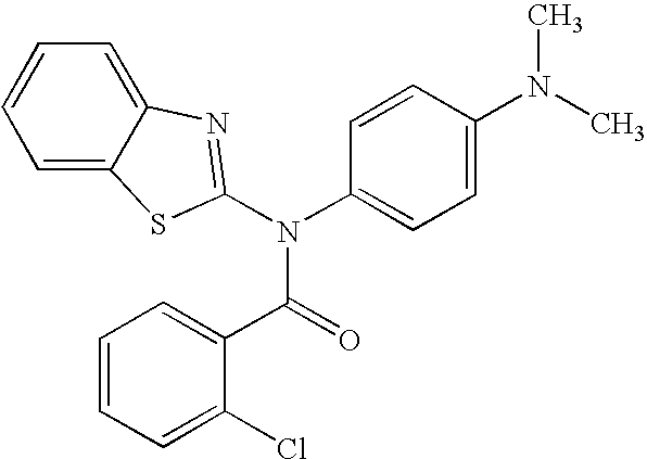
C1=C2C(=CC=C1)N=C(N(C1=CC=C(N(C)C)C=C1)C(=O)C1=CC=CC=C1Cl)S2
